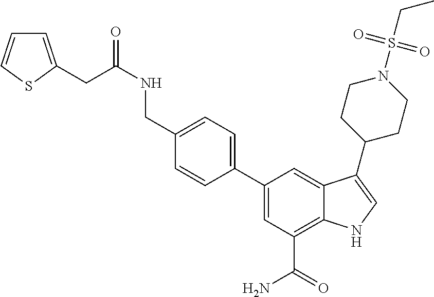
C1(C2=CC=C(CNC(=O)CC3=CC=CS3)C=C2)=CC(C(=O)N)=C2C(=C1)C(C1CCN(S(CC)(=O)=O)CC1)=CN2
